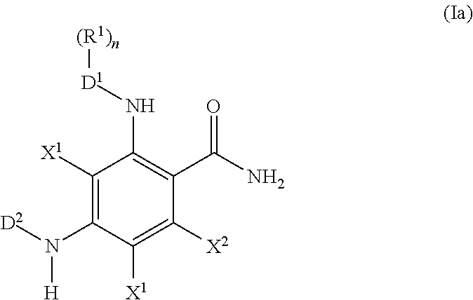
C1([X1])=C(N([D2])[H])C([X1])=C([X2])C(C(N)=O)=C1N[D1][(R1)n]
